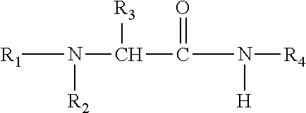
[R1]N([R2])C([R3])C(=O)N([H])[R4]
